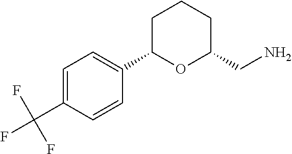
C1=C(C(F)(F)F)C=CC(C2OC(CN)CCC2)=C1
